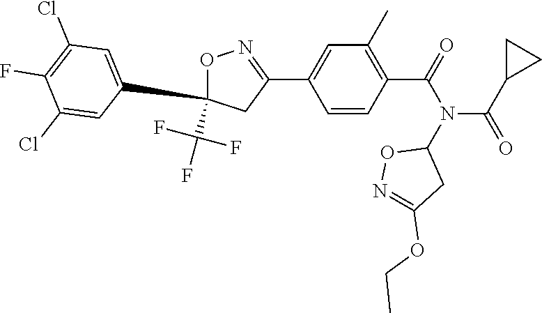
C1=CC(C(=O)N(C(C2CC2)=O)C2ON=C(OCC)C2)=C(C)C=C1C1=NOC(C(F)(F)F)(C2=CC(Cl)=C(F)C(Cl)=C2)C1
